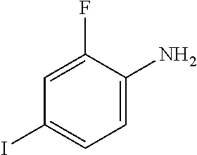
C1(F)=CC(I)=CC=C1N
